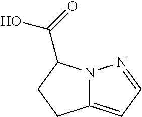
N12C(=CC=N1)CCC2C(=O)O
